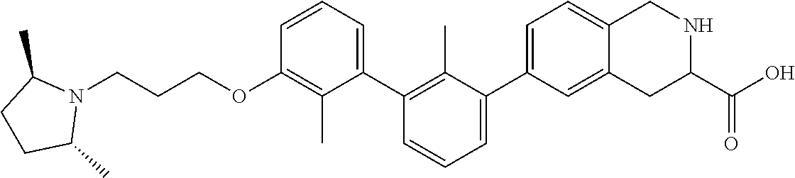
C1(OCCCN2C(C)CCC2C)=C(C)C(C2=C(C)C(C3=CC=C4C(=C3)CC(C(O)=O)NC4)=CC=C2)=CC=C1
